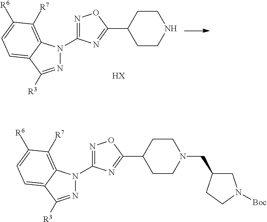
N1=C([R3])C2=CC=C([R6])C([R7])=C2N1C1=NOC(C2CCNCC2)=N1.[HX].N1=C([R3])C2=CC=C([R6])C([R7])=C2N1C1=NOC(C2CCN(CC3CN([Boc])CC3)CC2)=N1
